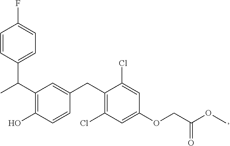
C(C1=C(O)C=CC(CC2=C(Cl)C=C(OCC(OC)=O)C=C2Cl)=C1)(C1=CC=C(F)C=C1)C
